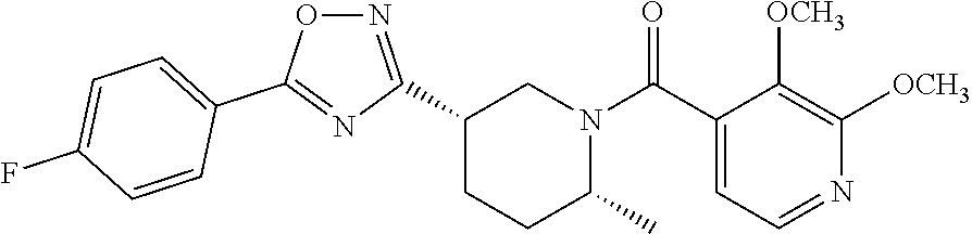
C1(C2=NOC(C3=CC=C(F)C=C3)=N2)CCC(C)N(C(C2=CC=NC([OCH3])=C2[OCH3])=O)C1
